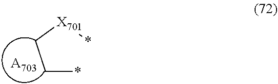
C(*)C[X701]*.[A703]
